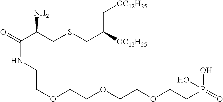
C(C(CSCC(C[OC12H25])[OC12H25])N)(=O)NCCOCCOCCOCCP(O)(O)=O
